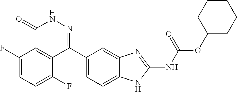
O(C(=O)NC1=NC2=CC(C3=NNC(=O)C4=C3C(F)=CC=C4F)=CC=C2N1)C1CCCCC1
